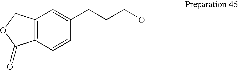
C12=C(C=CC(CCCO)=C1)C(=O)OC2
